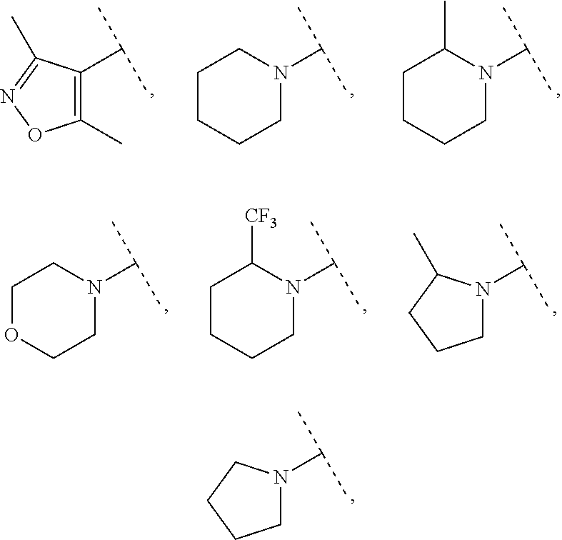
C1CCCN(C(C)C)C1.C1CCCN(C(C)C)C1C.C1(C)=C(C(C)C)C(C)=NO1.C1OCCN(C(C)C)C1.C1CCCN(C(C)C)C1[CF3].C1N(C(C)C)C(C)CC1.C1N(C(C)C)CCC1
